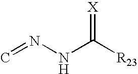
C=NNC([R23])=[X]
